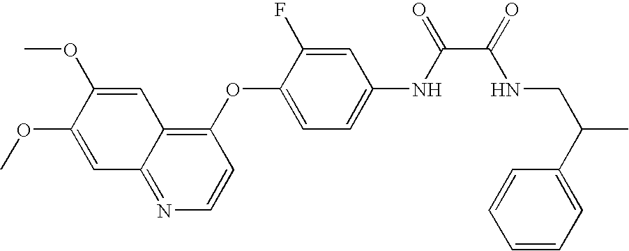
C1=C(OC)C(OC)=CC2=NC=CC(OC3=CC=C(NC(=O)C(=O)NCC(C)C4=CC=CC=C4)C=C3F)=C12
